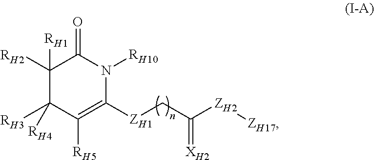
C1([RH2])([RH1])C([RH3])([RH4])C([RH5])=C([ZH1]CC([ZH2][ZH17])=[XH2])N([RH10])C1=O
